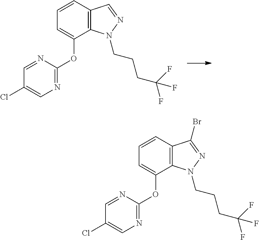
C12=C(N(CCCC(F)(F)F)N=C1)C(OC1=NC=C(Cl)C=N1)=CC=C2.C12=C(N(CCCC(F)(F)F)N=C1Br)C(OC1=NC=C(Cl)C=N1)=CC=C2
